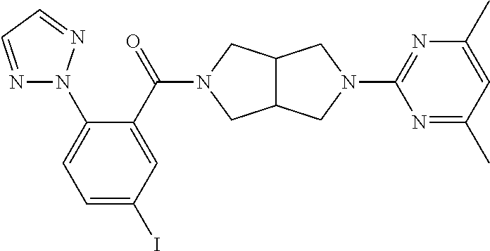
C1=C(I)C=C(C(=O)N2CC3C(CN(C4=NC(C)=CC(C)=N4)C3)C2)C(N2N=CC=N2)=C1
